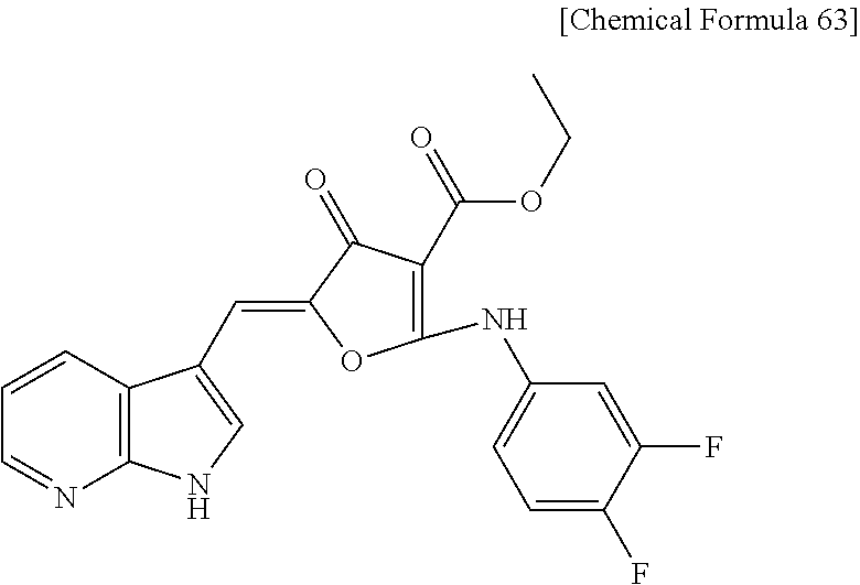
C1(=CC2=CNC3=C2C=CC=N3)OC(NC2=CC=C(F)C(F)=C2)=C(C(=O)OCC)C1=O
